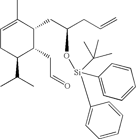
C1(C(C)C)C(CC=O)C(CC(CC=C)O[Si](C2=CC=CC=C2)(C2=CC=CC=C2)C(C)(C)C)C(C)=CC1
